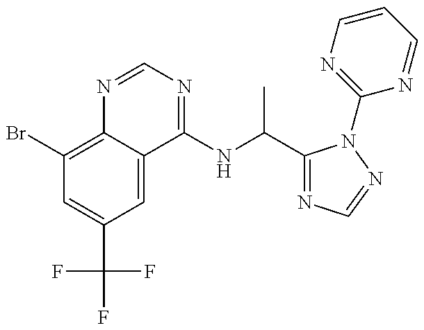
C1(Br)=C2C(=CC(C(F)(F)F)=C1)C(NC(C1=NC=NN1C1=NC=CC=N1)C)=NC=N2
